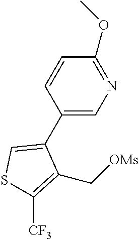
C1(C2=CSC([CF3])=C2C[OMs])=CN=C(OC)C=C1
